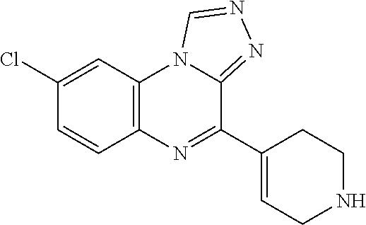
C12=C(C=C(Cl)C=C1)N1C(=NN=C1)C(C1=CCNCC1)=N2
